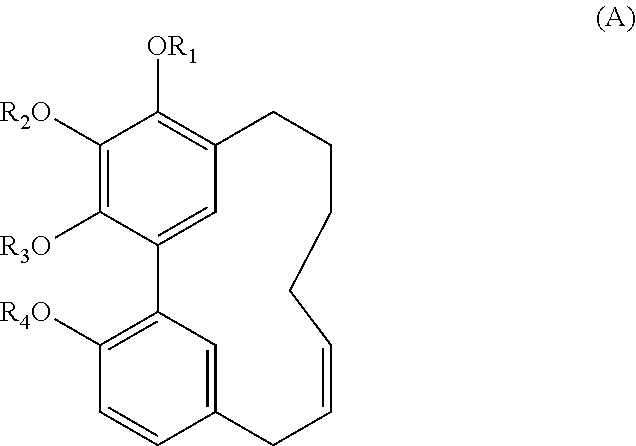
C1([R3O])=C([R2O])C([OR1])=C2C=C1C1=C([R4O])C=CC(=C1)CC=CCCCC2
